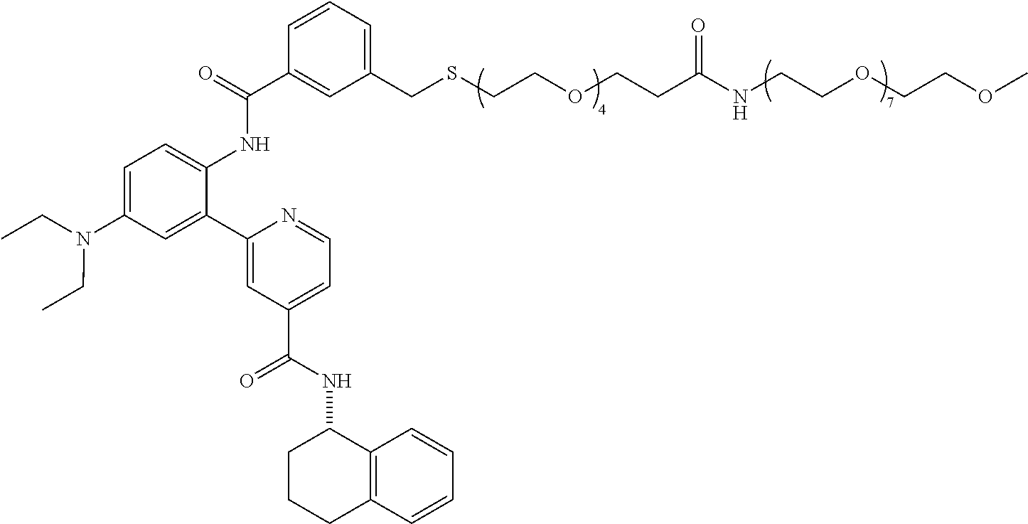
C1=CC=C(CSCCOCCC(NCCOCCOC)=O)C=C1C(=O)NC1=CC=C(N(CC)CC)C=C1C1=CC(C(NC2CCCC3=C2C=CC=C3)=O)=CC=N1
